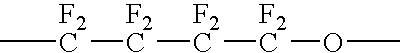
C[F2C][F2C][F2C][F2C]OC
